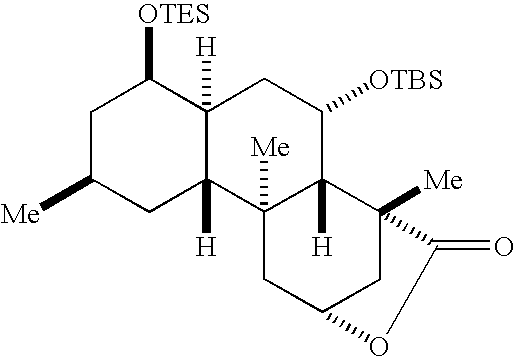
C1C([Me])CC2([H])C([H])(C1[OTES])CC([OTBS])C1([H])C2([Me])CC2CC1([Me])C(=O)O2
